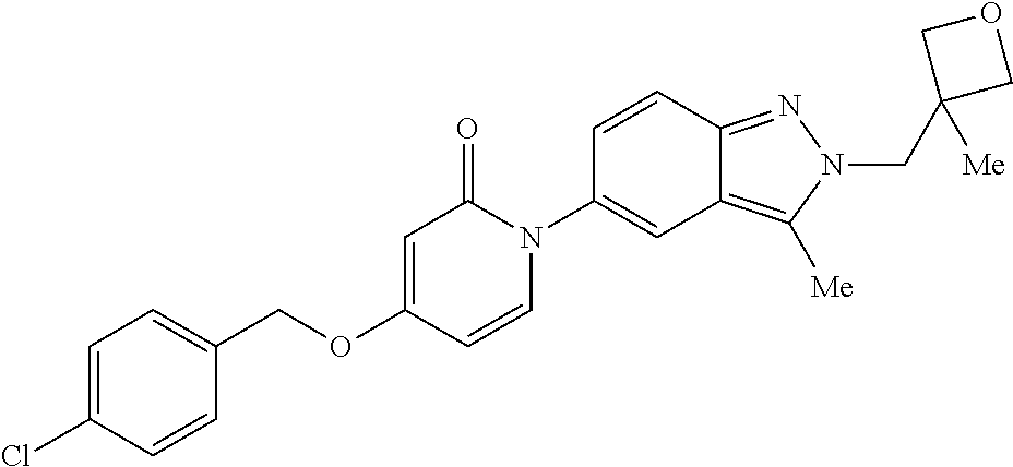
C1=C(Cl)C=CC(COC2=CC(=O)N(C3=CC4=C([Me])N(CC5([Me])COC5)N=C4C=C3)C=C2)=C1
